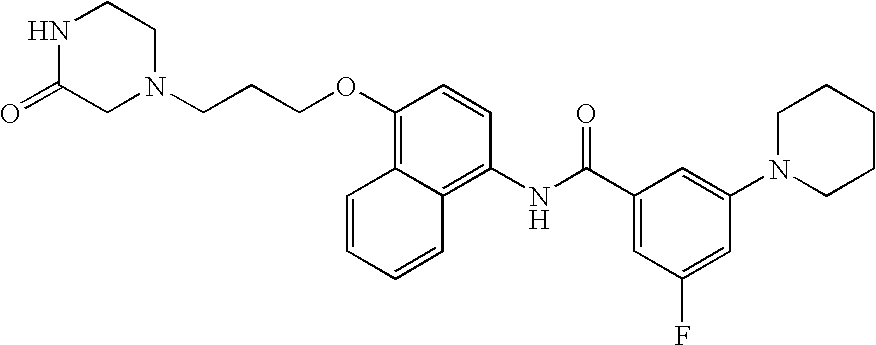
C1CCN(C2=CC(C(NC3=C4C=CC=CC4=C(OCCCN4CCNC(=O)C4)C=C3)=O)=CC(F)=C2)CC1
